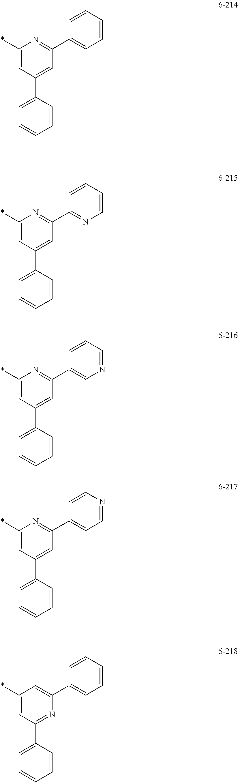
C1(*)=CC(C2=CC=CC=C2)=CC(C2=CC=CC=C2)=N1.C1(*)=CC(C2=CC=CC=C2)=CC(C2=NC=CC=C2)=N1.C1(*)=CC(C2=CC=CC=C2)=CC(C2=CN=CC=C2)=N1.C1(*)=CC(C2=CC=CC=C2)=CC(C2=CC=NC=C2)=N1.C1(*)=CC(C2=CC=CC=C2)=NC(C2=CC=CC=C2)=C1
